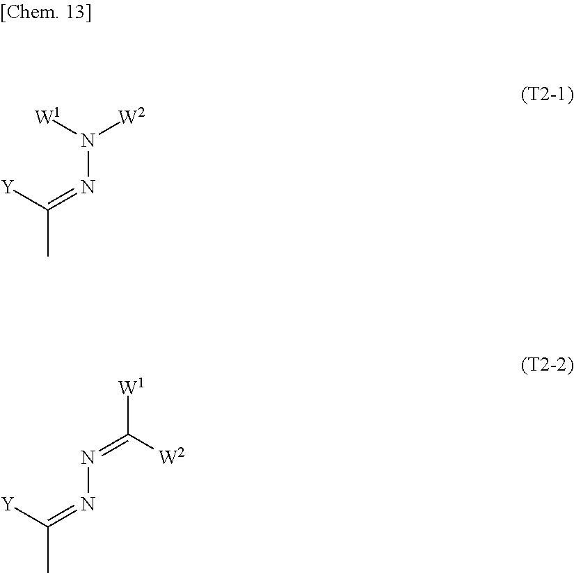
N(N=C([Y])C)([W1])[W2].N(N=C([Y])C)=C([W1])[W2]
